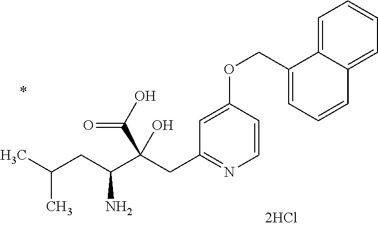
C1=CC(OCC2=CC=CC3=CC=CC=C23)=CC(CC(C(CC(C)C)N)(C(O)=O)O)=N1
